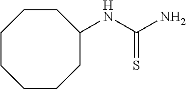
C1CCCCC(NC(N)=S)CC1
